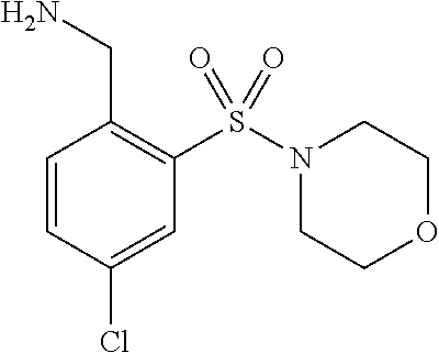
C1=CC(Cl)=CC(S(N2CCOCC2)(=O)=O)=C1CN
